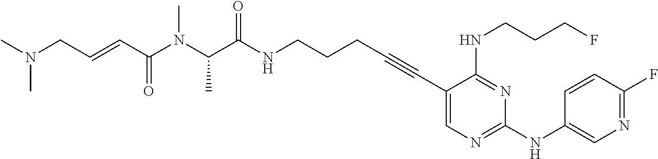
C1(C#CCCCNC(C(N(C(C=CCN(C)C)=O)C)C)=O)=CN=C(NC2=CN=C(F)C=C2)N=C1NCCCF
